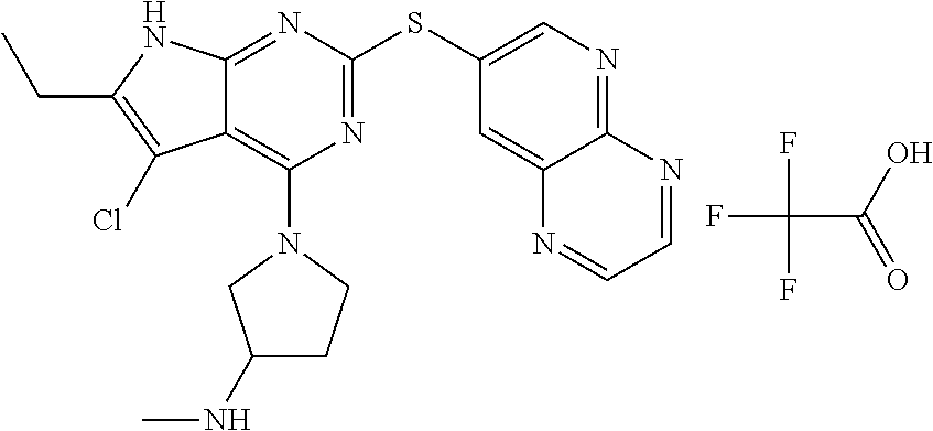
N1=C(SC2=CN=C3C(=C2)N=CC=N3)N=C2C(=C1N1CC(NC)CC1)C(Cl)=C(CC)N2.FC(C(O)=O)(F)F
